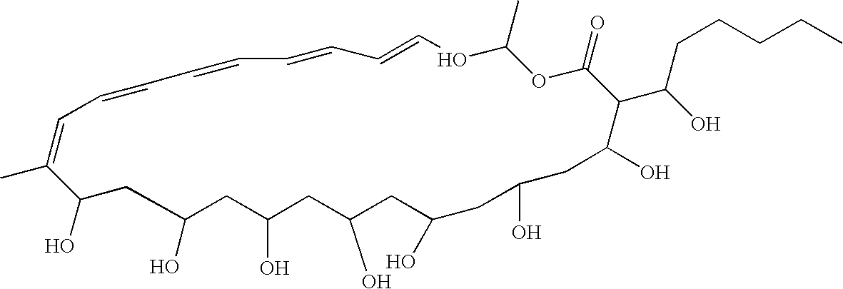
C1(O)CC(O)CC(O)CC(O)CC(O)CC(O)C(C(O)CCCCC)C(=O)OC(C)OC=CC=CC=CC=CC=C(C)C(O)C1
